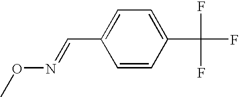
CON=CC1=CC=C(C(F)(F)F)C=C1
